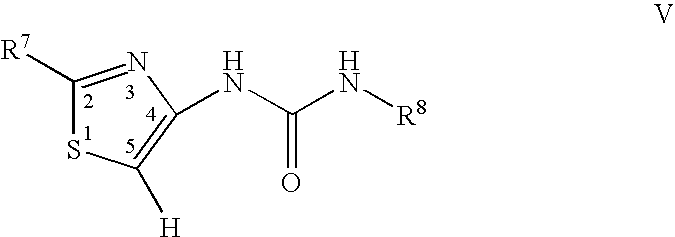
C(N[R8])(=O)NC1=C([H])SC([R7])=N1
